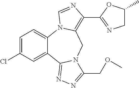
C1=C(Cl)C=C2C(=C1)N1C(=C(C3=NCC(C)O3)N=C1)CN1C2=NN=C1COC
